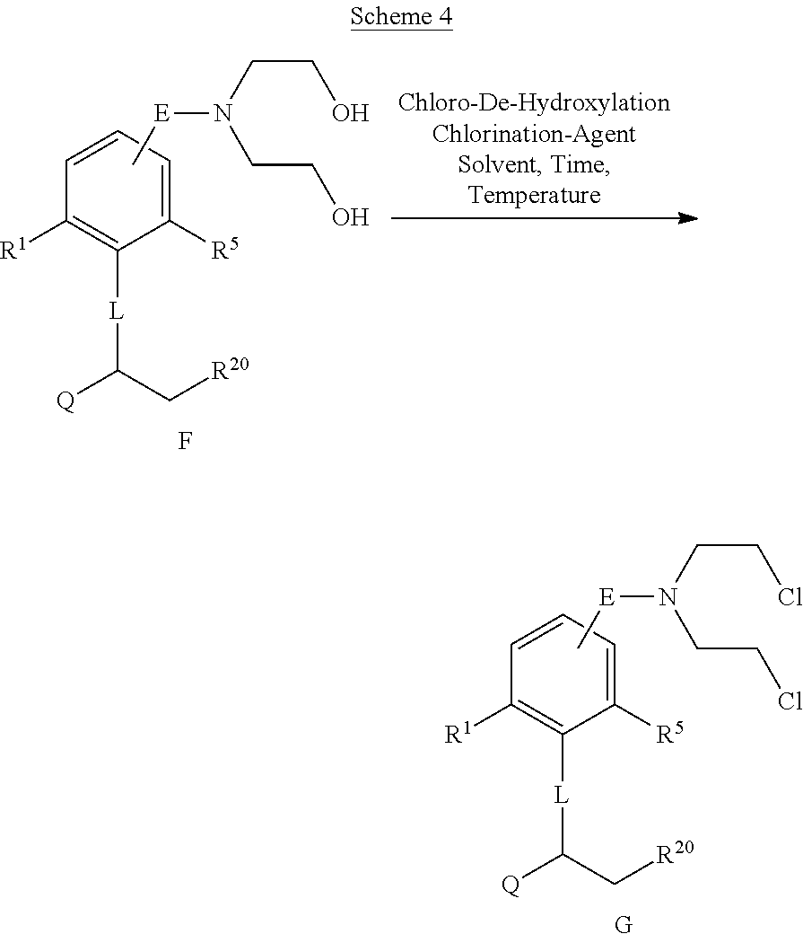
C1([R5])=CC=CC([R1])=C1[L]C([Q])C[R20].C[E]N(CCO)CCO.F.C1([R5])=CC=CC([R1])=C1[L]C([Q])C[R20].C[E]N(CCCl)CCCl.[G]
